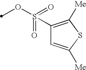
S(=O)(OC)(C1=C([Me])SC([Me])=C1)=O
